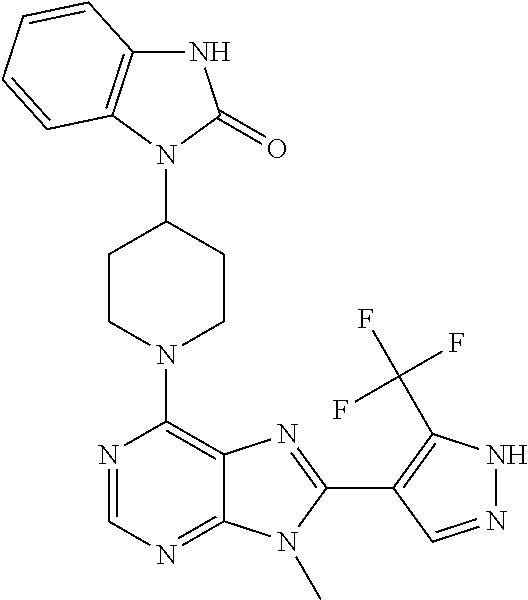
N1C2=C(C=CC=C2)N(C2CCN(C3=C4C(=NC=N3)N(C)C(C3=C(C(F)(F)F)NN=C3)=N4)CC2)C1=O
